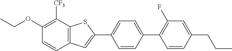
C1(OCC)=C([CF3])C2=C(C=C1)C=C(C1=CC=C(C3=C(F)C=C(CCC)C=C3)C=C1)S2
